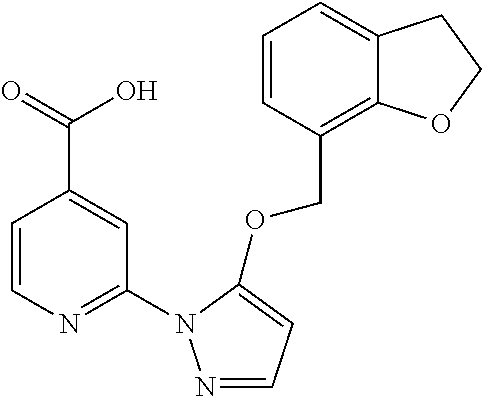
C1=CN=C(N2N=CC=C2OCC2=C3C(=CC=C2)CCO3)C=C1C(=O)O
